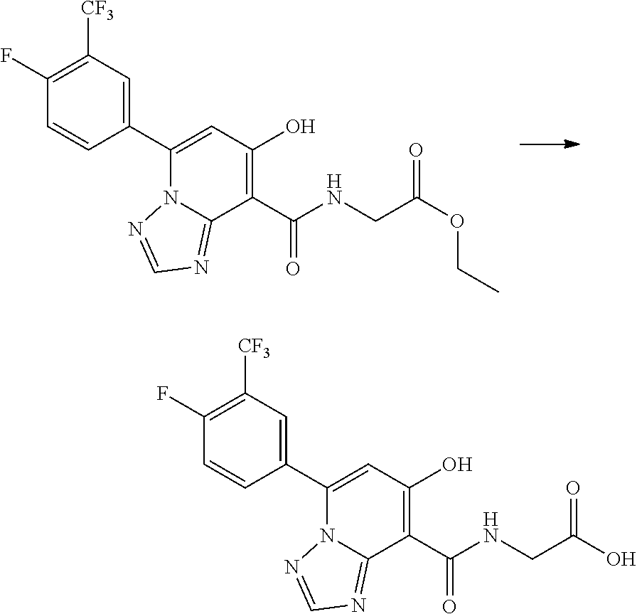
C1(C2=CC(O)=C(C(NCC(OCC)=O)=O)C3=NC=NN23)=CC([CF3])=C(F)C=C1.C1(C2=CC(O)=C(C(NCC(O)=O)=O)C3=NC=NN23)=CC([CF3])=C(F)C=C1
